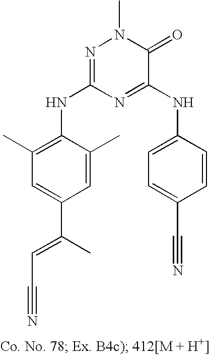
C1=C(C(=CC#N)C)C=C(C)C(NC2=NN(C)C(=O)C(NC3=CC=C(C#N)C=C3)=N2)=C1C
